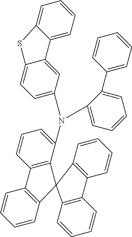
C12=C(C(N(C3=CC=C4C(=C3)C3=CC=CC=C3S4)C3=CC=CC=C3C3=CC=CC=C3)=CC=C1)C1(C3=C2C=CC=C3)C2=C(C=CC=C2)C2=C1C=CC=C2
